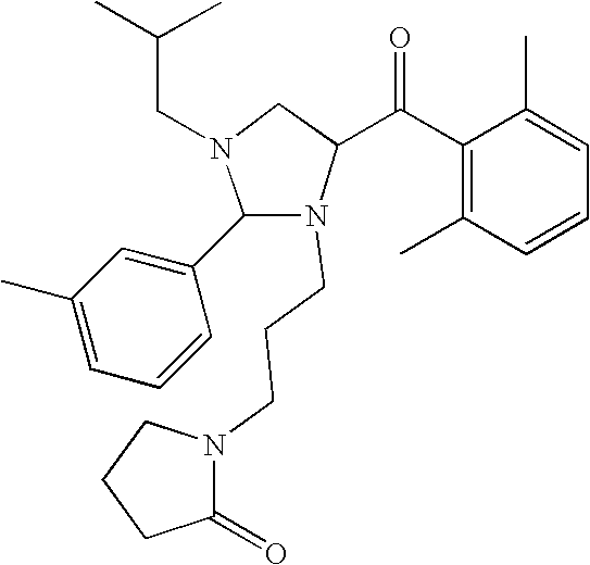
C1(C(C2CN(CC(C)C)C(C3=CC(C)=CC=C3)N2CCCN2C(=O)CCC2)=O)=C(C)C=CC=C1C
